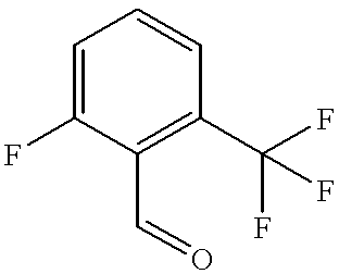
C1=C(F)C(C=O)=C(C(F)(F)F)C=C1
